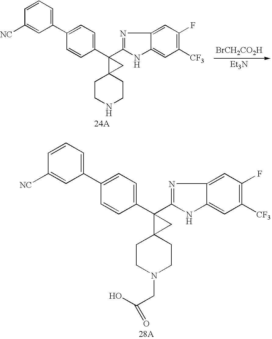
C1(C2=CC=CC([NC])=C2)=CC=C(C2(C3=NC4=CC(F)=C([CF3])C=C4N3)C3(CCN(CC(O)=O)CC3)C2)C=C1.C1(C2=CC=CC([NC])=C2)=CC=C(C2(C3=NC4=CC(F)=C([CF3])C=C4N3)C3(CCNCC3)C2)C=C1.[BrCH2CO2H].[Et3N]
